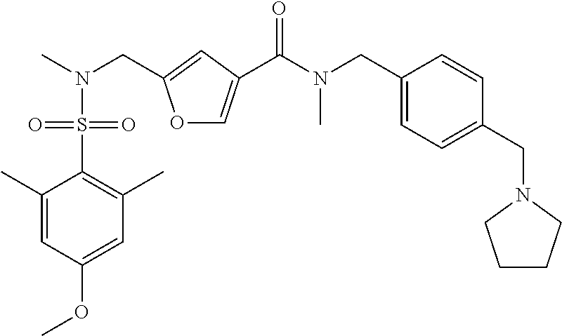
O1C=C(C(N(CC2=CC=C(CN3CCCC3)C=C2)C)=O)C=C1CN(C)S(=O)(=O)C1=C(C)C=C(OC)C=C1C
